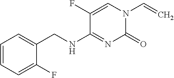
C=CN1C(=O)N=C(NCC2=CC=CC=C2F)C(F)=C1
